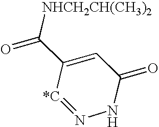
C1(C([NHCH2CH(CH3)2])=O)=CC(=O)NN=[*C]1
